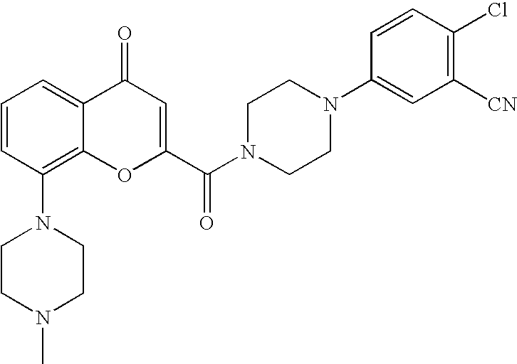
C1=CC(N2CCN(C)CC2)=C2C(=C1)C(=O)C=C(C(=O)N1CCN(C3=CC([CN])=C(Cl)C=C3)CC1)O2
